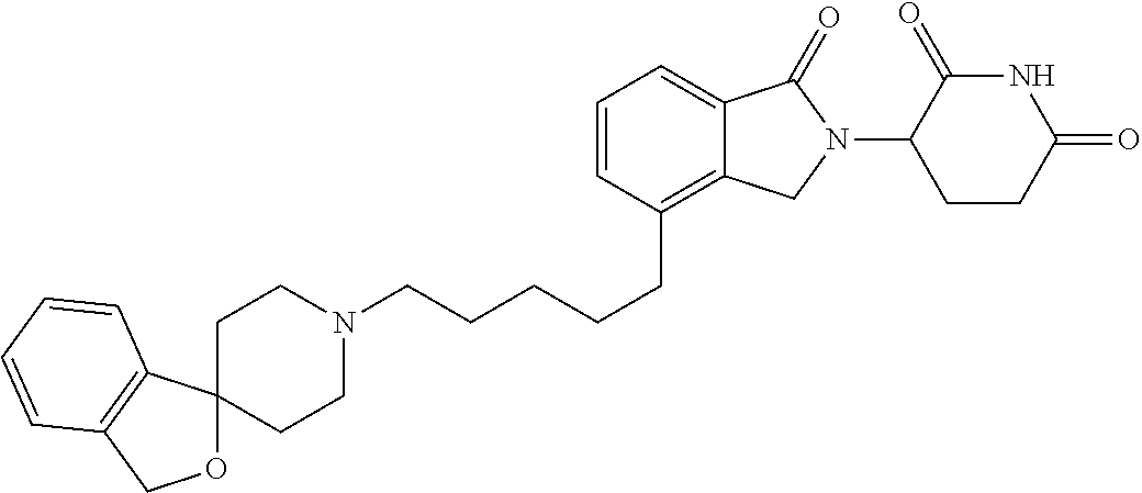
C(CCCC1=C2C(=CC=C1)C(=O)N(C1C(=O)NC(=O)CC1)C2)CN1CCC2(CC1)OCC1=C2C=CC=C1
